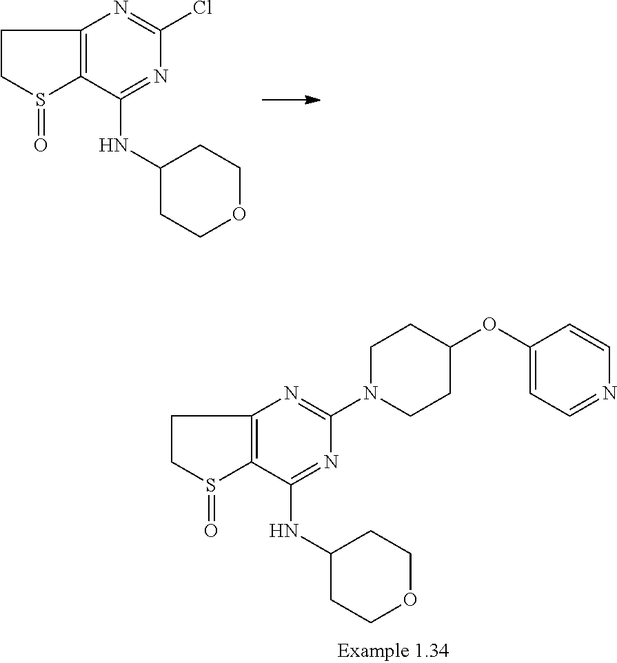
C1CS(=O)C2=C1N=C(Cl)N=C2NC1CCOCC1.C1CS(=O)C2=C1N=C(N1CCC(OC3=CC=NC=C3)CC1)N=C2NC1CCOCC1
